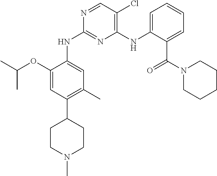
C1(OC(C)C)=CC(C2CCN(C)CC2)=C(C)C=C1NC1=NC(NC2=CC=CC=C2C(N2CCCCC2)=O)=C(Cl)C=N1
